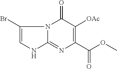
N12C(=NC(C(OC)=O)=C([OAc])C1=O)NC=C2Br
